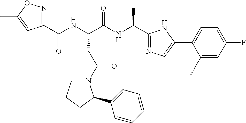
C(NC(C(NC(C)C1=NC=C(C2=CC=C(F)C=C2F)N1)=O)CC(=O)N1CCCC1C1=CC=CC=C1)(C1=NOC(C)=C1)=O
